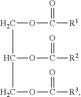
C(C(OC([R2])=O)COC([R3])=O)OC([R1])=O
